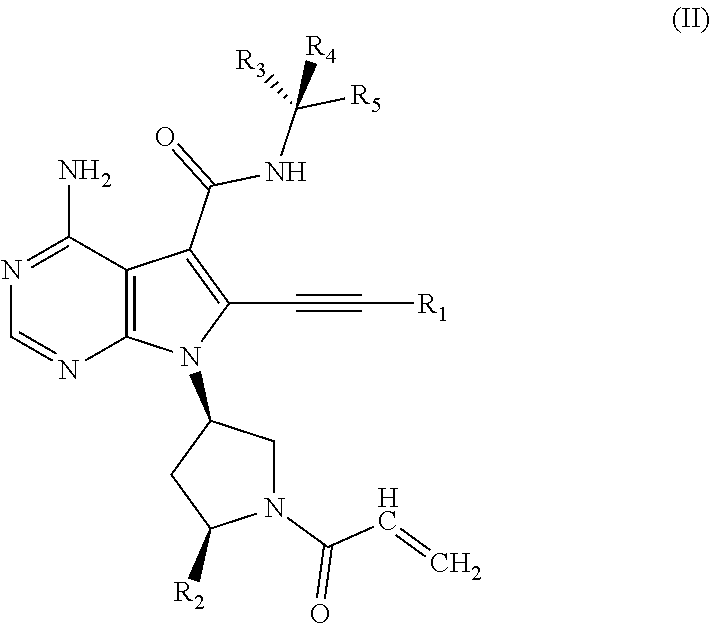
N1=C(N)C2=C(N=C1)N(C1CC([R2])N(C(C=C)=O)C1)C(C#C[R1])=C2C(=O)NC([R5])([R3])[R4]
